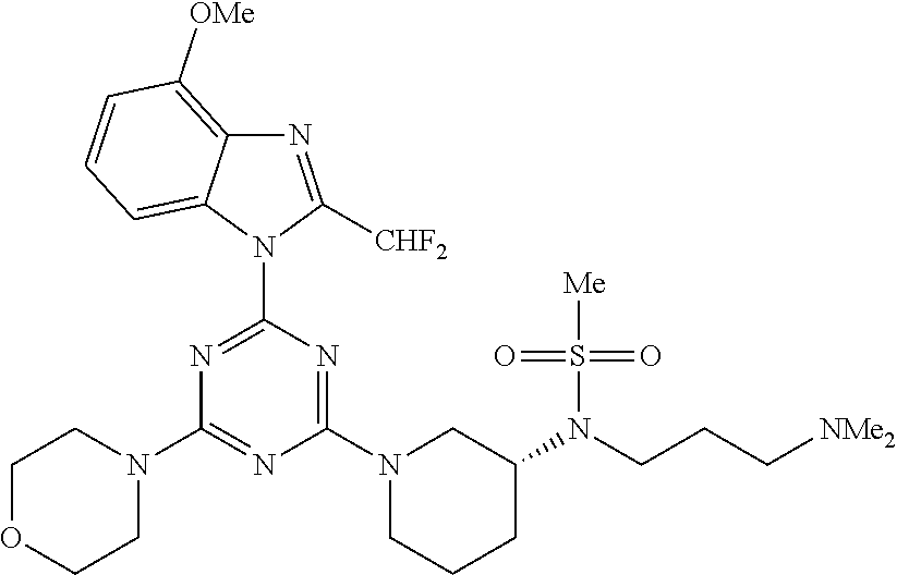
N1=C(N2C3=CC=CC([OMe])=C3N=C2[CHF2])N=C(N2CCCC(N(CCC[NMe2])S([Me])(=O)=O)C2)N=C1N1CCOCC1
